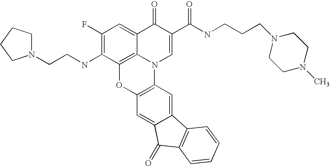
C1(F)=C(NCCN2CCCC2)C2=C3C(=C1)C(=O)C(C(=O)NCCCN1CCN(C)CC1)=CN3C1=C(O2)C=C2C(=C1)C1=C(C2=O)C=CC=C1
